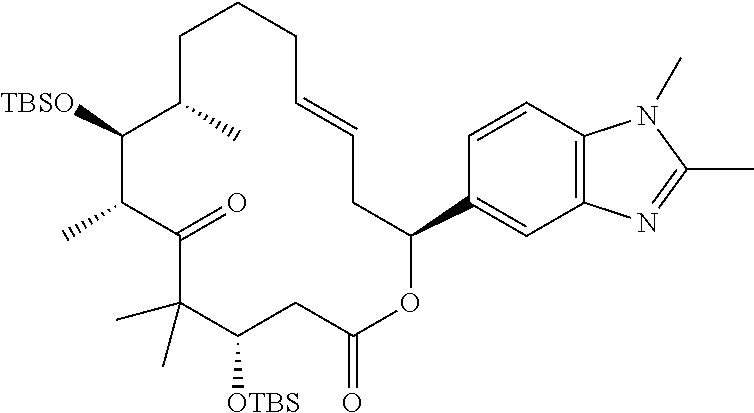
C1C(C)C([TBSO])C(C)C(=O)C(C)(C)C([OTBS])CC(=O)OC(C2=CC3=C(C=C2)N(C)C(C)=N3)CC=CCC1
